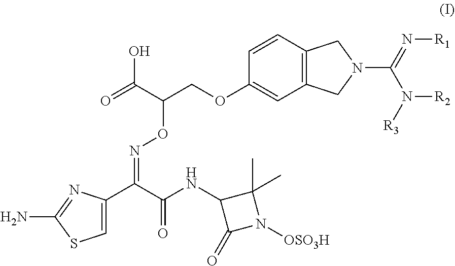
C1(C(C(NC2C(=O)N([OSO3H])C2(C)C)=O)=NOC(C(=O)O)COC2=CC3=C(C=C2)CN(C(=N[R1])N([R2])[R3])C3)=CSC(N)=N1
